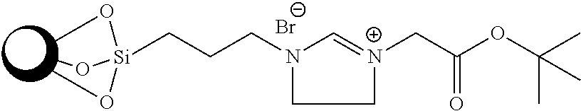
[Br-].C1=[N+](CC(OC(C)(C)C)=O)CCN1CCC[Si](OC)(OC)OC
